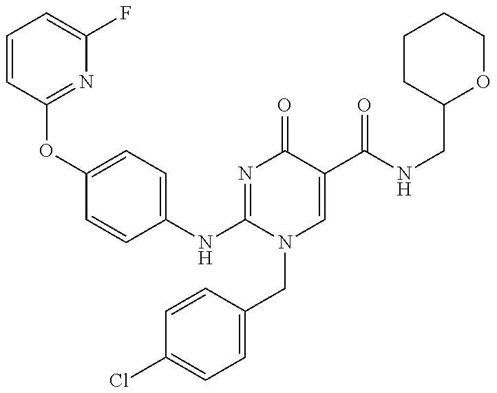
C1=CC(OC2=CC=C(NC3=NC(=O)C(C(NCC4OCCCC4)=O)=CN3CC3=CC=C(Cl)C=C3)C=C2)=NC(F)=C1
